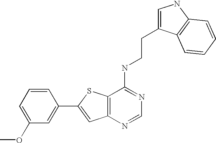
C1=CC=C(OC)C=C1C1=CC2=C(S1)C(NCCC1=CNC3=C1C=CC=C3)=NC=N2
